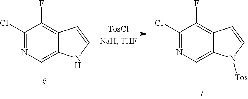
C1(Cl)=NC=C2C(=C1F)C=CN2.[TosCl].C1(Cl)=NC=C2C(=C1F)C=CN2[Tos]
